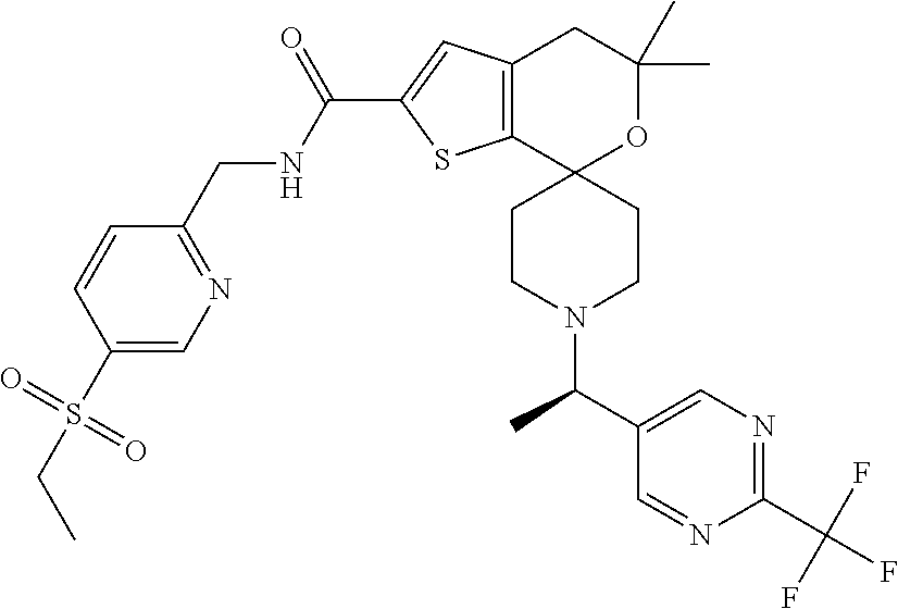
C1CN(C(C2=CN=C(C(F)(F)F)N=C2)C)CCC12C1=C(CC(C)(C)O2)C=C(C(NCC2=NC=C(S(=O)(=O)CC)C=C2)=O)S1
